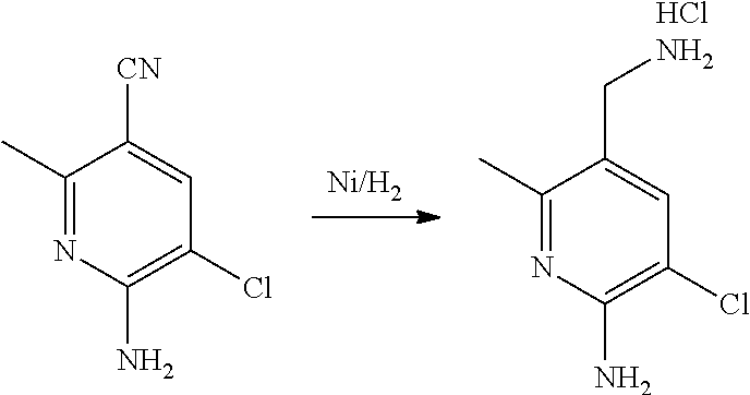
C1(C)=NC(N)=C(Cl)C=C1CN.Cl.C1(C)=NC(N)=C(Cl)C=C1[CN]
